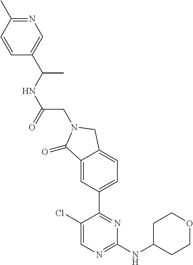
C1(Cl)=CN=C(NC2CCOCC2)N=C1C1=CC=C2C(=C1)C(=O)N(CC(NC(C)C1=CN=C(C)C=C1)=O)C2
